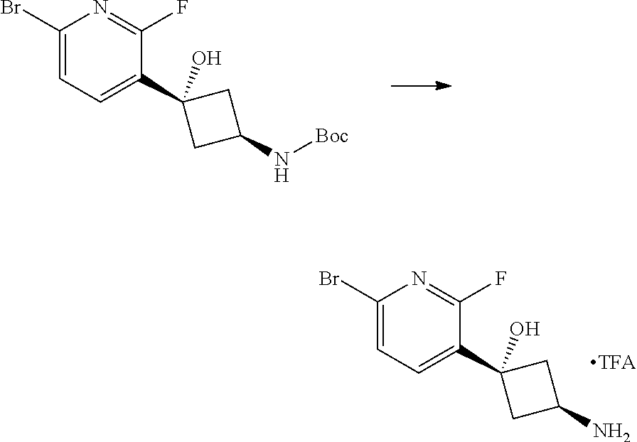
C1(Br)=CC=C(C2(O)CC(N)C2)C(F)=N1.C1(Br)=CC=C(C2(O)CC(N[Boc])C2)C(F)=N1
